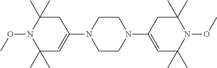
C1CN(C2=CC(C)(C)N(OC)C(C)(C)C2)CCN1C1=CC(C)(C)N(OC)C(C)(C)C1
